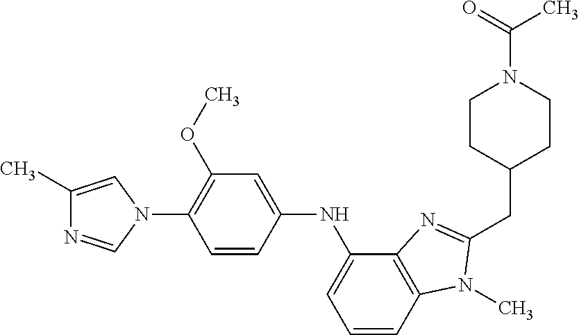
C1(C)=CN(C2=C(OC)C=C(NC3=CC=CC4=C3N=C(CC3CCN(C(=O)C)CC3)N4C)C=C2)C=N1
